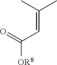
[OR8]C(=O)C=C(C)C
